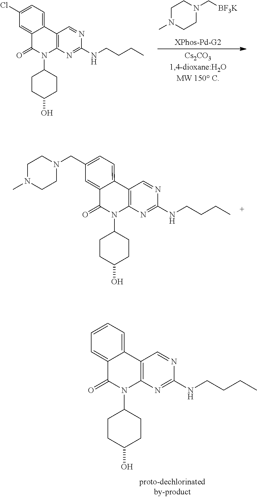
C1N(C)CCN(C[BF3K])C1.C12=C(N=C(NCCCC)N=C1)N(C1CCC(O)CC1)C(=O)C1=CC(Cl)=CC=C21.C12=C(N=C(NCCCC)N=C1)N(C1CCC(O)CC1)C(=O)C1=CC=CC=C21.C12=C(N=C(NCCCC)N=C1)N(C1CCC(O)CC1)C(=O)C1=CC(CN3CCN(C)CC3)=CC=C21
